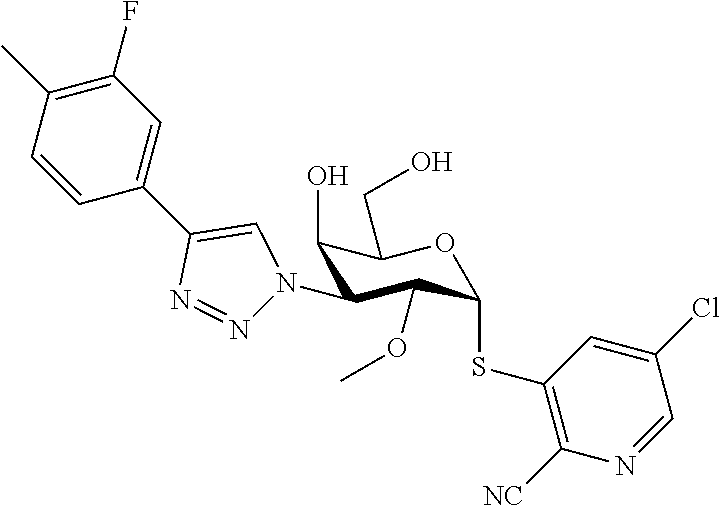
C1=CC(C)=C(F)C=C1C1=CN(C2C(O)C(CO)OC(SC3=C([NC])N=CC(Cl)=C3)C2OC)N=N1
